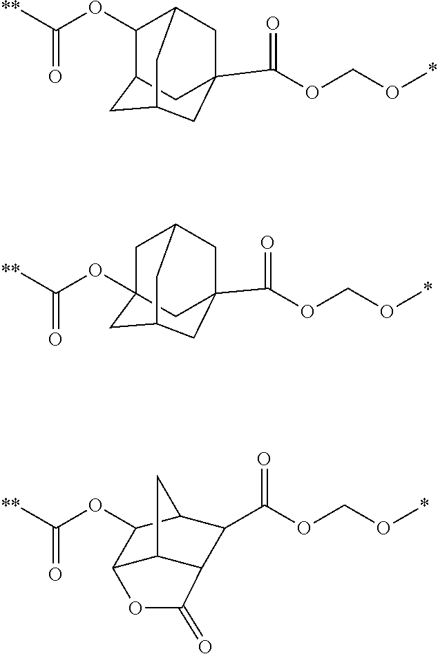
[**]C(OC1C2CC3(C(=O)OCO*)CC1CC(C2)C3)=O.[**]C(OC12CC3CC(C(=O)OCO*)(C1)CC(C2)C3)=O.[**]C(OC1C2C3C(C(C(OCO*)=O)C1C3)C(=O)O2)=O
